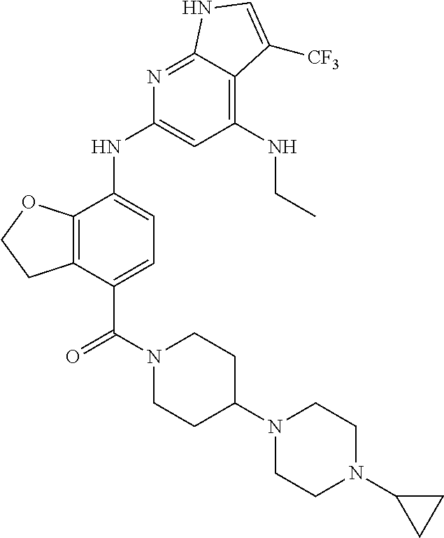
C12=C(C(NC3=CC(NCC)=C4C(=N3)NC=C4[CF3])=CC=C1C(=O)N1CCC(N3CCN(C4CC4)CC3)CC1)OCC2
